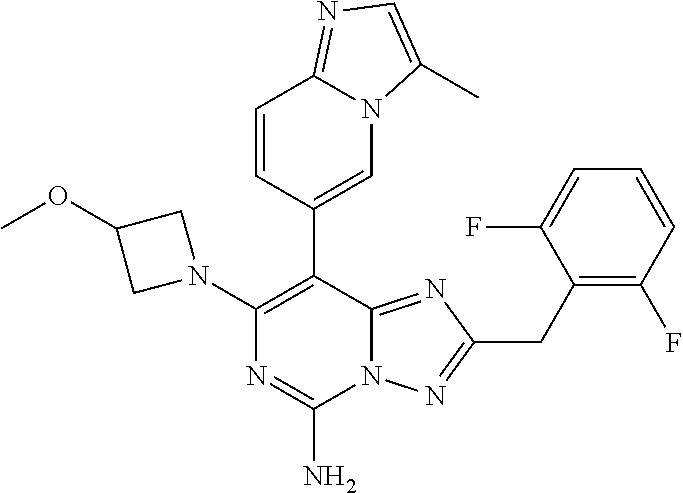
N12C(=NC(CC3=C(F)C=CC=C3F)=N1)C(C1=CN3C(=NC=C3C)C=C1)=C(N1CC(OC)C1)N=C2N
